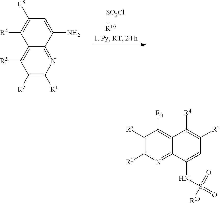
N1=C2C(=C([R3])C([R2])=C1[R1])C([R4])=C([R5])C=C2N.[R10][SO2Cl].C1([R2])=C([R1])N=C2C(=C1[R3])C([R4])=C([R5])C=C2NS(=O)(=O)[R10]
